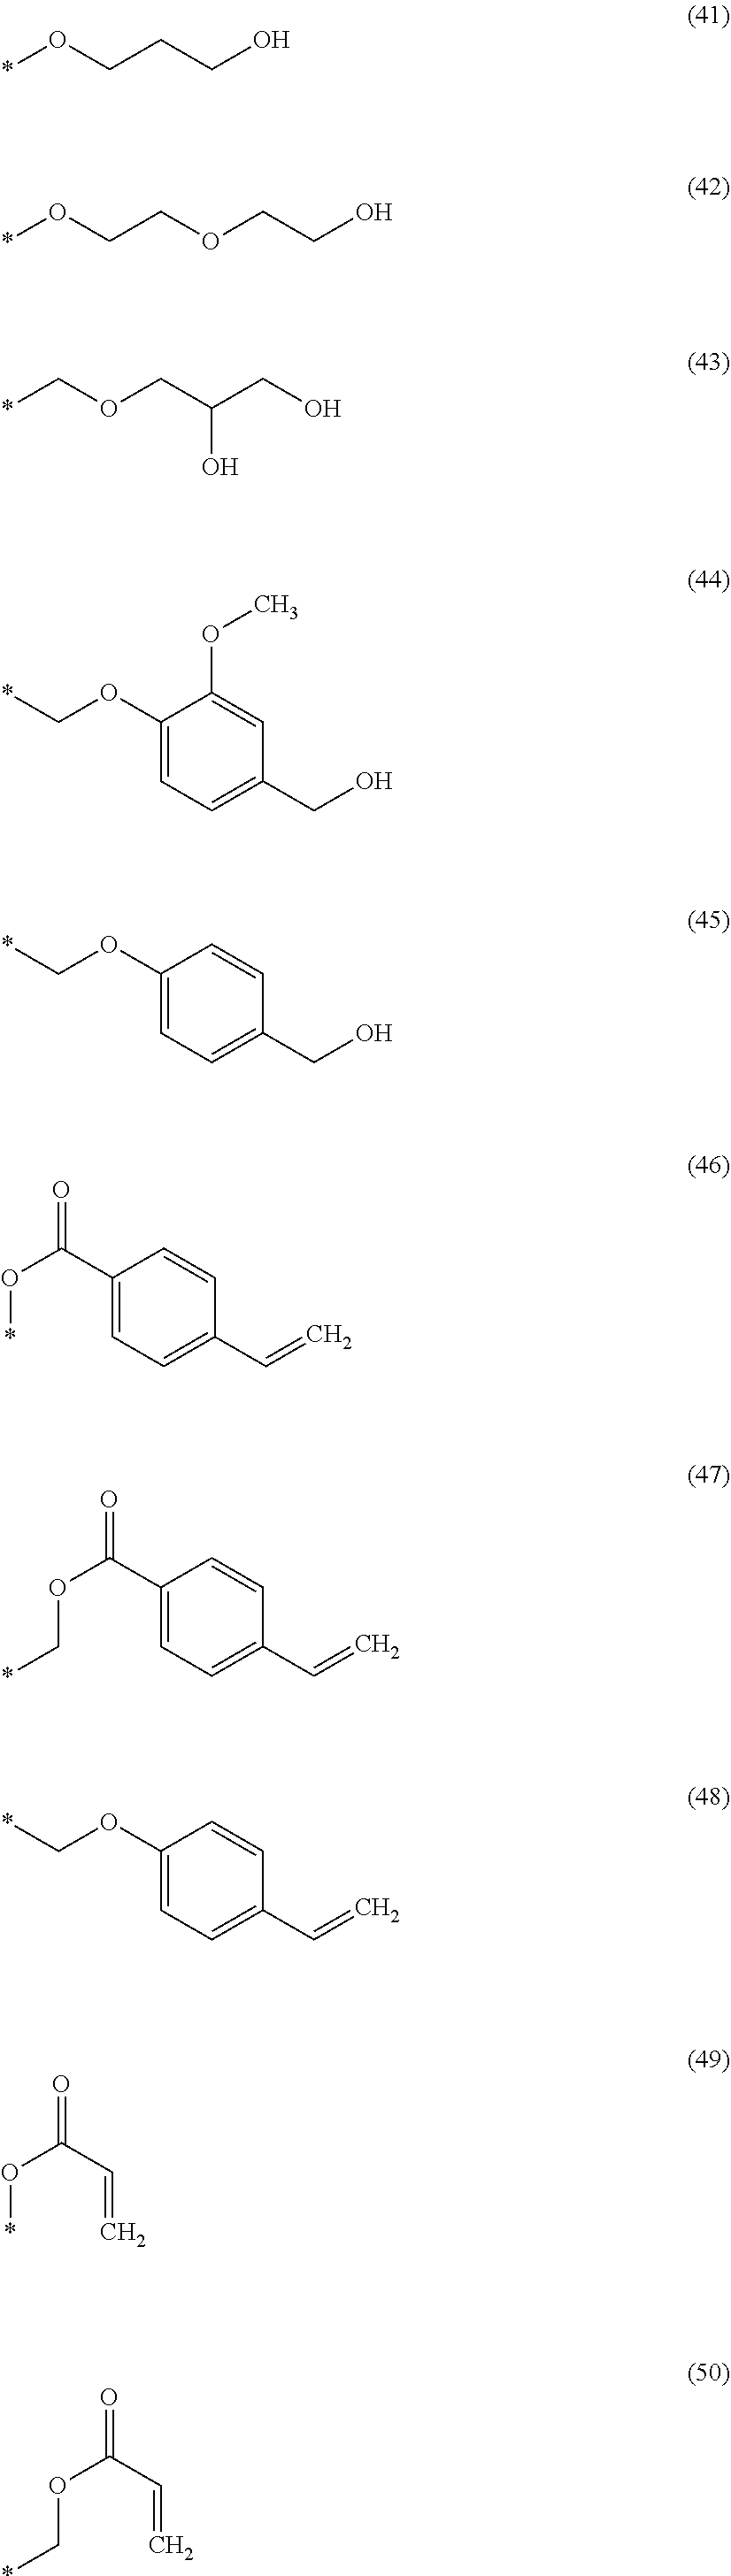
O(CCCO)*.O(CCOCCO)*.C(OCC(CO)O)*.C1(OC*)=CC=C(CO)C=C1OC.C1(OC*)=CC=C(CO)C=C1.C1(C(O*)=O)=CC=C(C=C)C=C1.C1(C(OC*)=O)=CC=C(C=C)C=C1.C1(OC*)=CC=C(C=C)C=C1.O=C(C=C)O*.O=C(C=C)OC*
